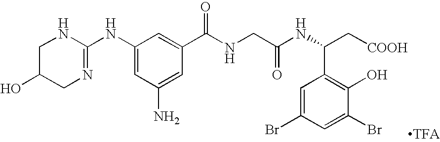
C1(NC2=NCC(O)CN2)=CC(N)=CC(C(NCC(NC(C[COOH])C2=C(O)C(Br)=CC(Br)=C2)=O)=O)=C1
